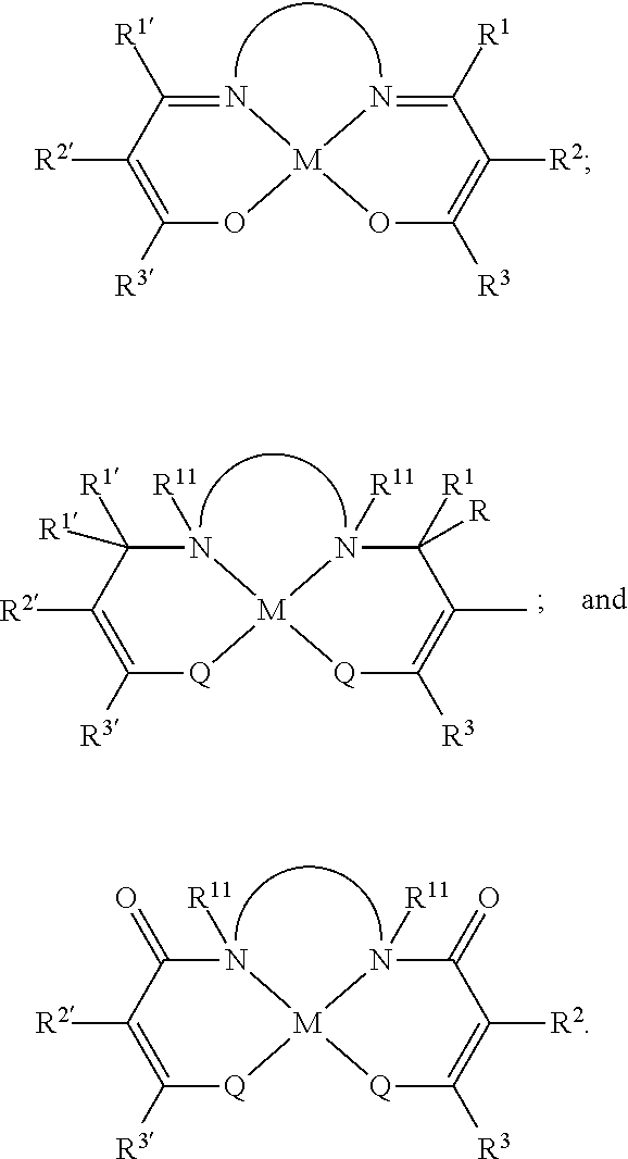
[R3]C1=C([R2])C([R1])=N[M]2(O1)OC([R3])=C([R2])C([R1])=N2.[R3]C1=C([R2])C(=O)N([R11])[M]2([Q]1)[Q]C([R3])=C([R2])C(=O)N2[R11].[R3]C1=C([R2])C([R1])([R1])N([R11])[M]2([Q]1)[Q]C([R3])=C(C)C([R1])([R])N2[R11]
